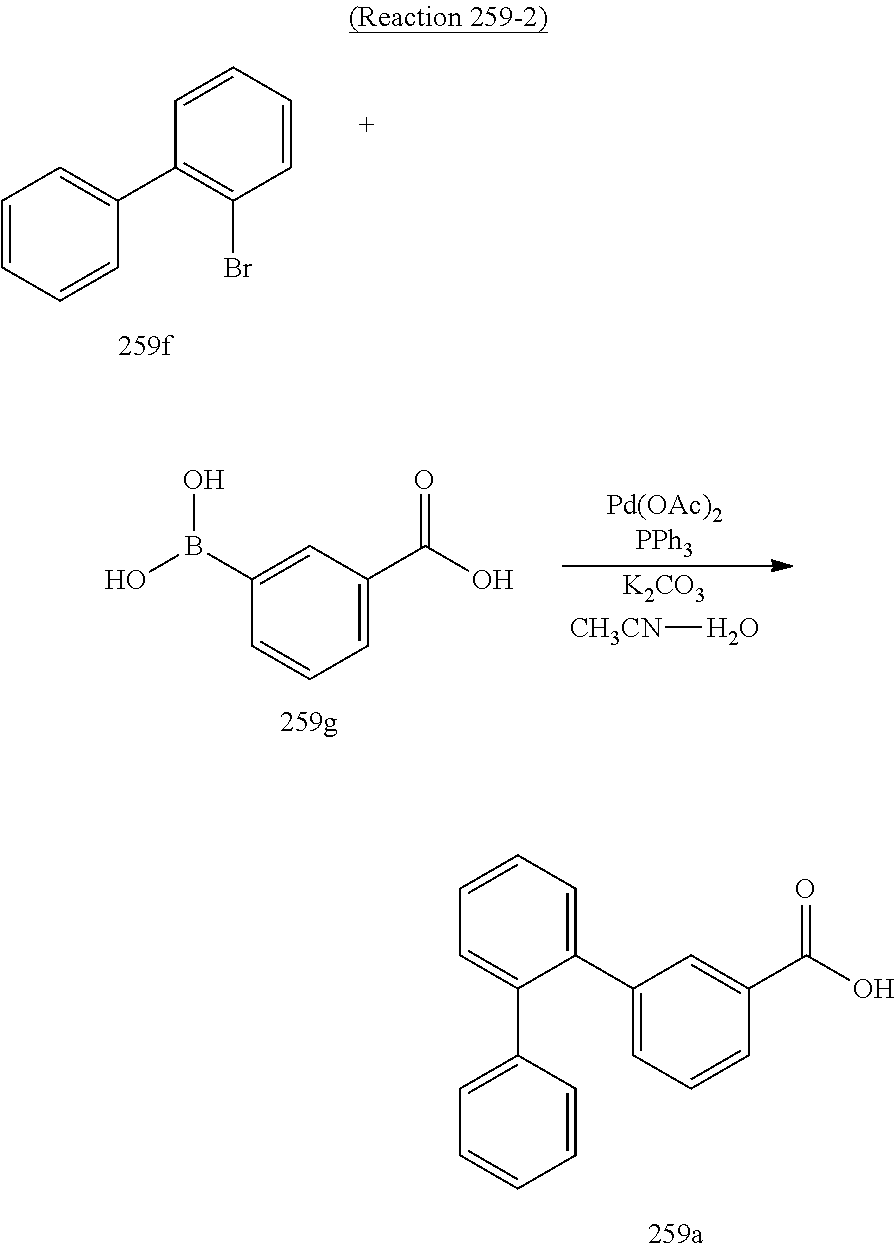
C1=CC=CC(C2=C(Br)C=CC=C2)=C1.[K2CO3].[CH3CN]O.C1=C(C(O)=O)C=C(B(O)O)C=C1.C1=CC=C(C2=CC=CC=C2C2=CC=CC=C2)C=C1C(O)=O
